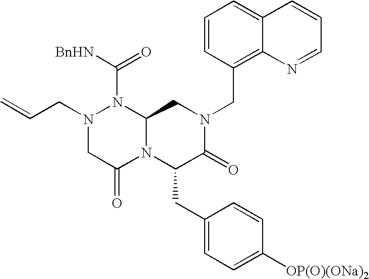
C12=CC=CC(CN3CC4N(C(CC5=CC=C([OP(O)(ONa)2])C=C5)C3=O)C(=O)CN(CC=C)N4C([BnHN])=O)=C1N=CC=C2
